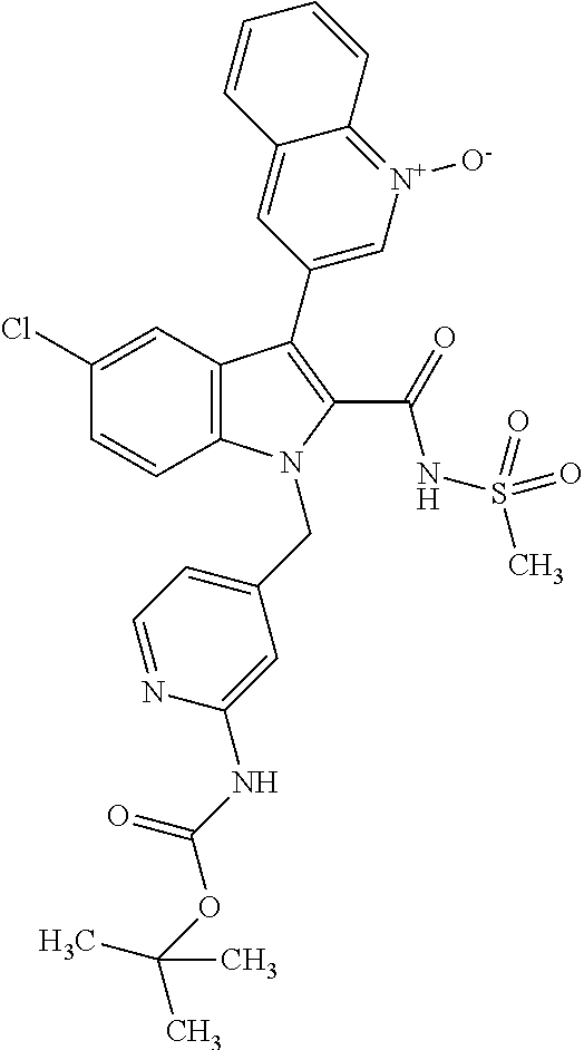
C1(Cl)=CC2=C(C=C1)N(CC1=CC=NC(NC(OC(C)(C)C)=O)=C1)C(C(=O)NS(=O)(=O)C)=C2C1=C[N+]([O-])=C2C(=C1)C=CC=C2
